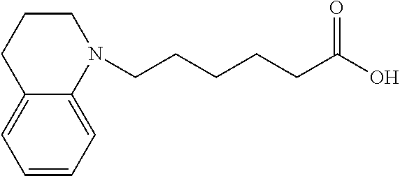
C1C2=CC=CC=C2N(CCCCCC(O)=O)CC1
